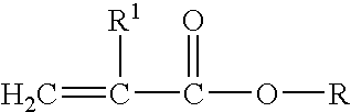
C=C([R1])C(=O)O[R]
